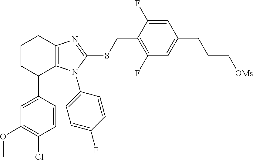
C1(C2=CC(OC)=C(Cl)C=C2)C2=C(N=C(SCC3=C(F)C=C(CCC[OMs])C=C3F)N2C2=CC=C(F)C=C2)CCC1
